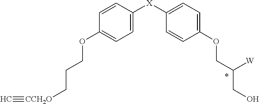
C1=CC([X]C2=CC=C(OCC([W])CO)C=C2)=CC=C1OCCC[CCH2O]#C
